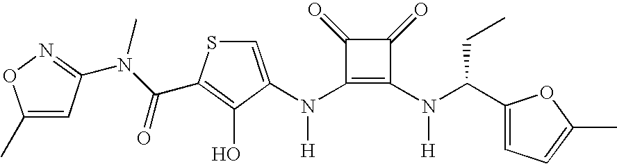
N(C1=C(N([H])C2=CSC(C(N(C3=NOC(C)=C3)C)=O)=C2O)C(=O)C1=O)([H])C(C1=CC=C(C)O1)CC
